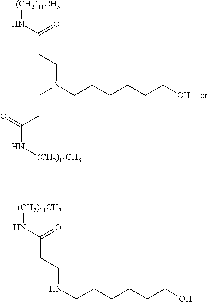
[(CH2)11CH3]NC(CCN(CCCCCCO)CCC(N[(CH2)11CH3])=O)=O.[(CH2)11CH3]NC(CCNCCCCCC[OH])=O
